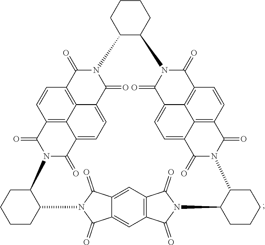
C12=C3C4=C(C=C1)C(=O)N1C(=O)C4=CC=C3C(=O)N(C2=O)C2CCCCC2N2C(=O)C3=CC4=C(C=C3C2=O)C(=O)N(C2C(N3C(=O)C5=C6C7=C(C=C5)C(=O)N(C(=O)C7=CC=C6C3=O)C3C1CCCC3)CCCC2)C4=O
